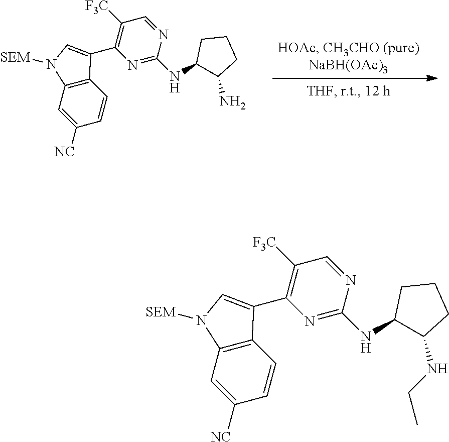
N1=C(NC2C(N)CCC2)N=CC([F3C])=C1C1=CN([SEM])C2=C1C=CC([NC])=C2.N1=C(NC2C(NCC)CCC2)N=CC([F3C])=C1C1=CN([SEM])C2=C1C=CC([NC])=C2
